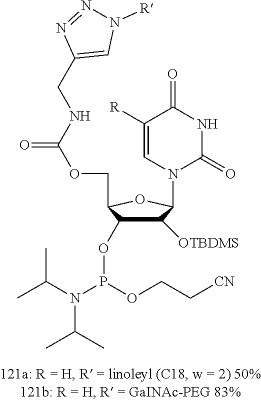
C1([R])=CN(C2C([OTBDMS])C(OP(N(C(C)C)C(C)C)OCC[CN])C(COC(=O)NCC3=CN([R])N=N3)O2)C(=O)NC1=O
